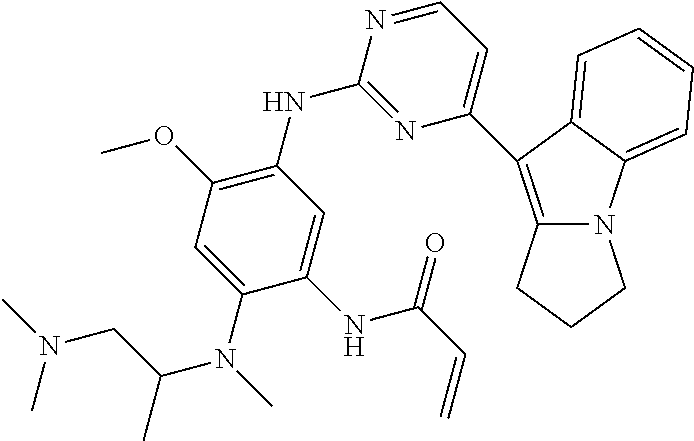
C1(C2=C3N(CCC3)C3=CC=CC=C32)=CC=NC(NC2=C(OC)C=C(N(C)C(CN(C)C)C)C(NC(C=C)=O)=C2)=N1
